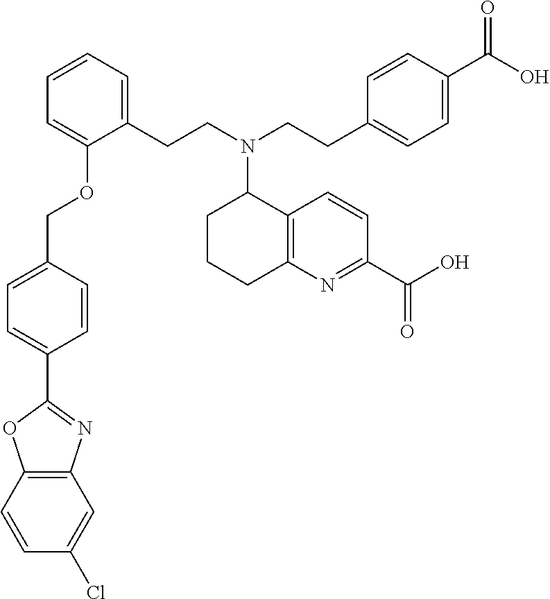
C1(C2=CC=C(COC3=CC=CC=C3CCN(CCC3=CC=C(C(O)=O)C=C3)C3CCCC4=C3C=CC(C(O)=O)=N4)C=C2)=NC2=C(O1)C=CC(Cl)=C2
